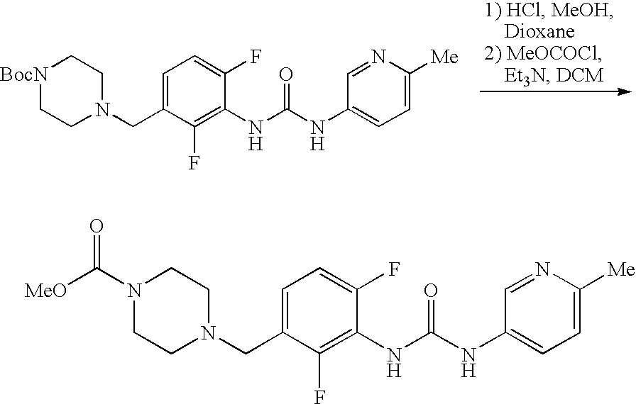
C1=C(CN2CC[BocN]CC2)C(F)=C(NC(=O)NC2=CC=C([Me])N=C2)C(F)=C1.C1=C(CN2CCN(C([MeO])=O)CC2)C(F)=C(NC(=O)NC2=CC=C([Me])N=C2)C(F)=C1
